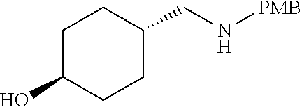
C1C(O)CCC(CN[PMB])C1
